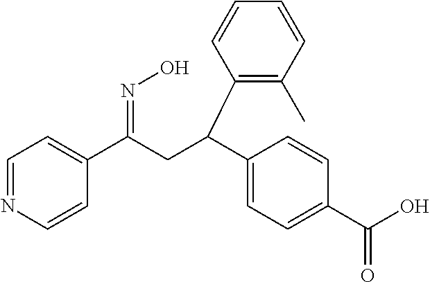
C1=NC=CC(C(CC(C2=CC=C(C(O)=O)C=C2)C2=C(C)C=CC=C2)=NO)=C1
